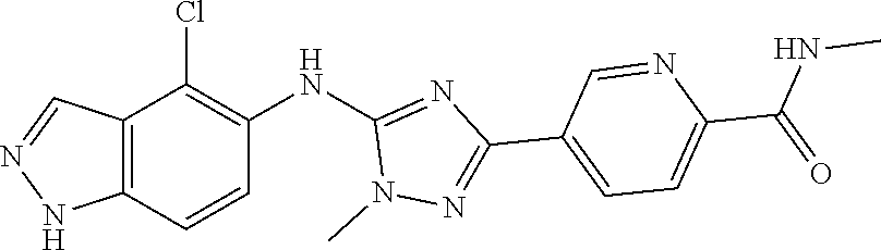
N1(C)N=C(C2=CC=C(C(NC)=O)N=C2)N=C1NC1=C(Cl)C2=C(NN=C2)C=C1
